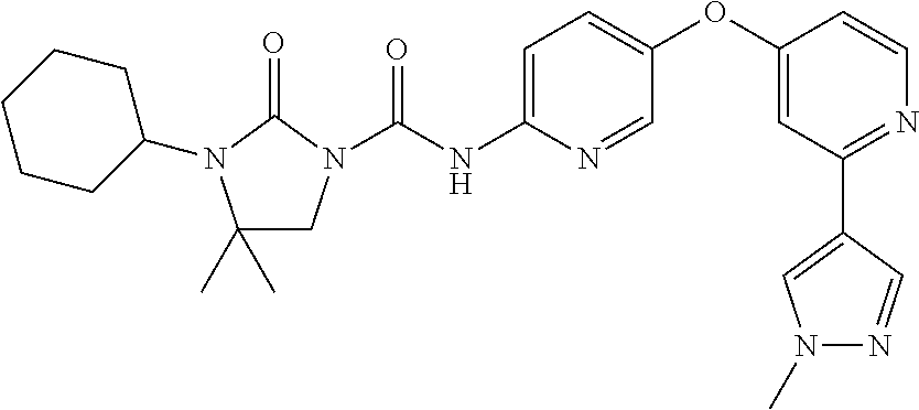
C1(C)(C)CN(C(NC2=CC=C(OC3=CC(C4=CN(C)N=C4)=NC=C3)C=N2)=O)C(=O)N1C1CCCCC1
